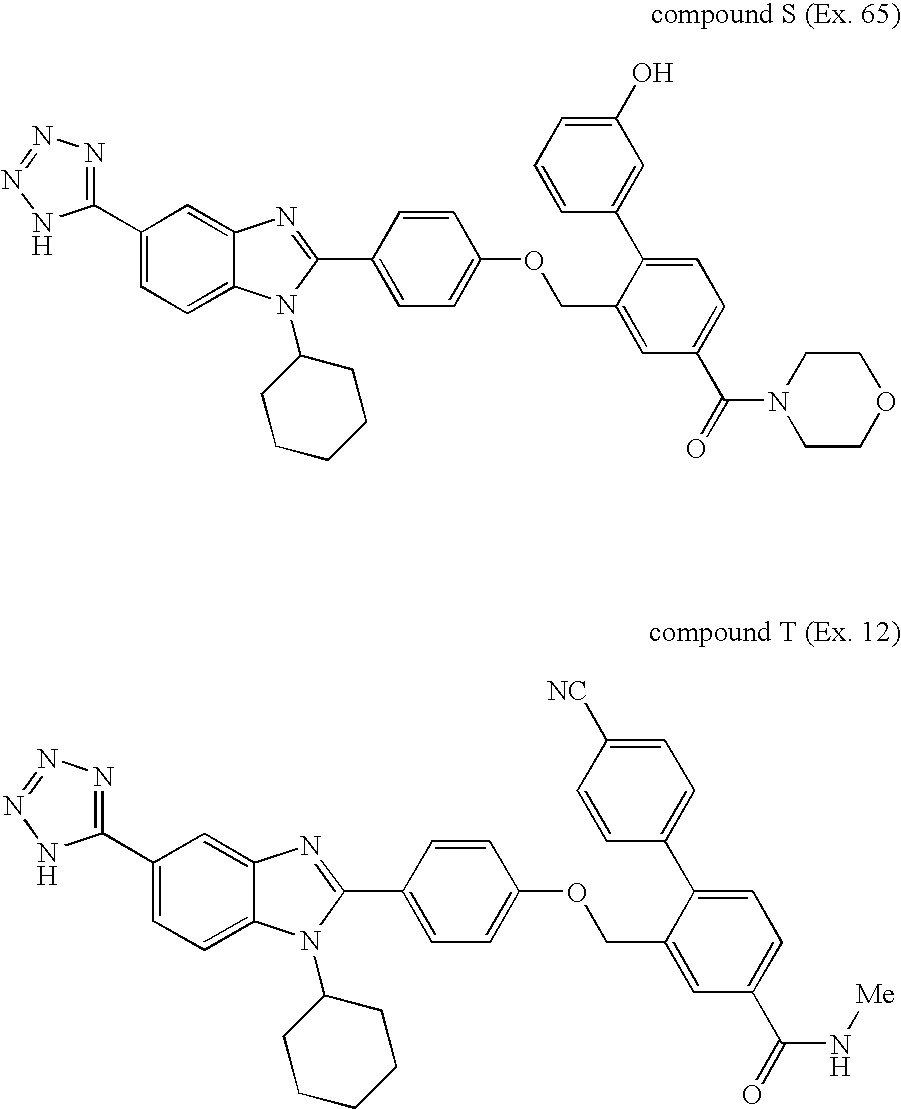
C1(C2=NN=NN2)=CC=C2C(=C1)N=C(C1=CC=C(OCC3=CC(C(N4CCOCC4)=O)=CC=C3C3=CC(O)=CC=C3)C=C1)N2C1CCCCC1.C1(C2=NN=NN2)=CC=C2C(=C1)N=C(C1=CC=C(OCC3=CC(C(N[Me])=O)=CC=C3C3=CC=C([NC])C=C3)C=C1)N2C1CCCCC1
